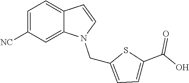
C1=C([NC])C=C2C(=C1)C=CN2CC1=CC=C(C(O)=O)S1
